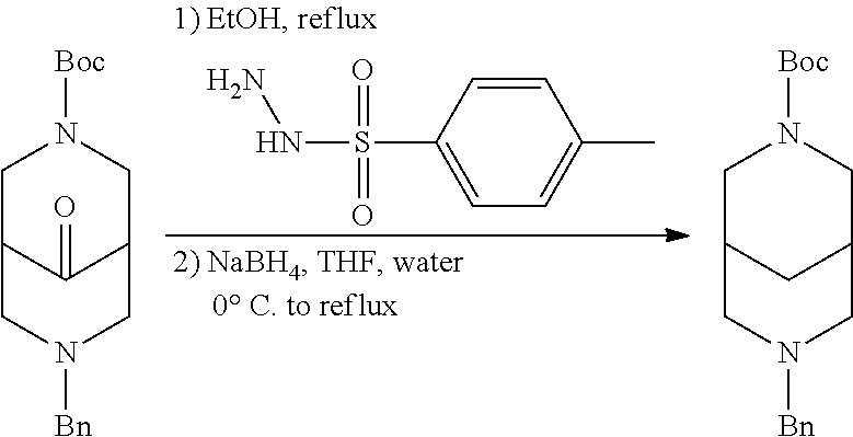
C1=CC(S(=O)(=O)NN)=CC=C1C.C1C2C(=O)C(CN1[Boc])CN([Bn])C2.C1C2CC(CN1[Boc])CN([Bn])C2
